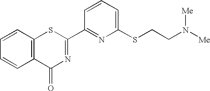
C1=CC=C(SCCN([Me])[Me])N=C1C1=NC(=O)C2=C(S1)C=CC=C2
